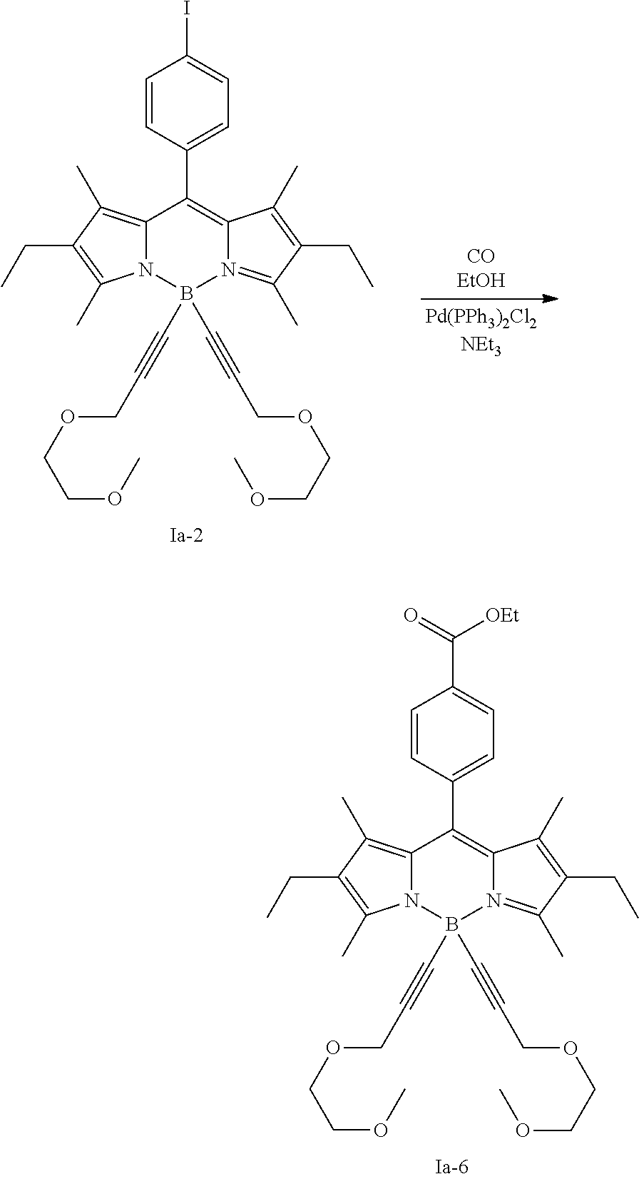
C1=CC(C2=C3N(=C(C)C(CC)=C3C)B(C#CCOCCOC)(C#CCOCCOC)N3C2=C(C)C(CC)=C3C)=CC=C1C([OEt])=O.C1=CC(C2=C3N(=C(C)C(CC)=C3C)B(C#CCOCCOC)(C#CCOCCOC)N3C2=C(C)C(CC)=C3C)=CC=C1I
